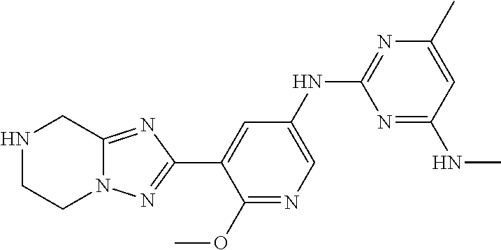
N1CCN2C(=NC(C3=CC(NC4=NC(C)=CC(NC)=N4)=CN=C3OC)=N2)C1
